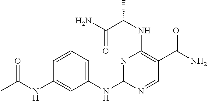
N1=C(NC2=CC=CC(NC(C)=O)=C2)N=CC(C(N)=O)=C1NC(C(N)=O)C
